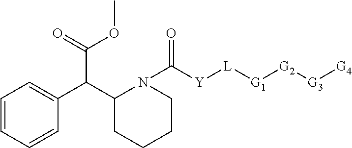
C1=CC=CC(C(C2CCCCN2C([Y][L][G1][G2][G3][G4])=O)C(OC)=O)=C1
